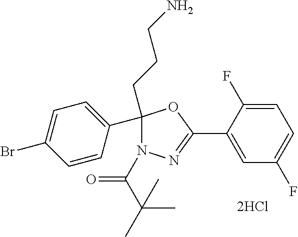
C1(C2(CCCN)N(C(=O)C(C)(C)C)N=C(C3=CC(F)=CC=C3F)O2)=CC=C(Br)C=C1
